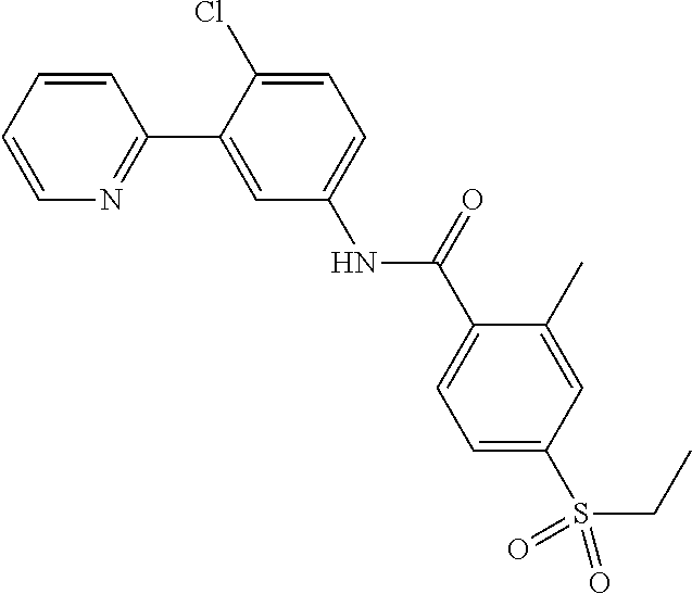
C1=CN=C(C2=CC(NC(C3=CC=C(S(CC)(=O)=O)C=C3C)=O)=CC=C2Cl)C=C1
